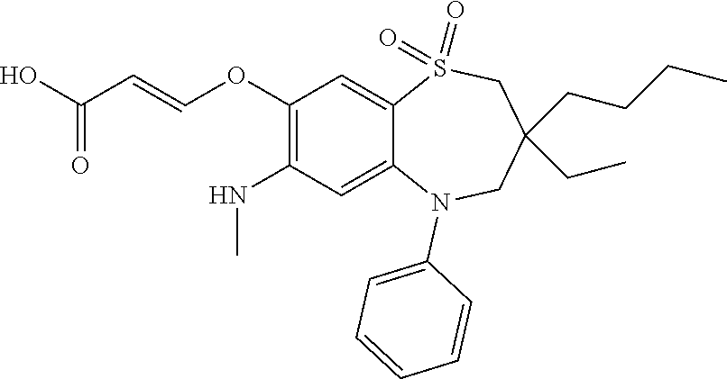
OC(=O)C=COC1=C(NC)C=C2C(=C1)S(=O)(=O)CC(CC)(CCCC)CN2C1=CC=CC=C1
